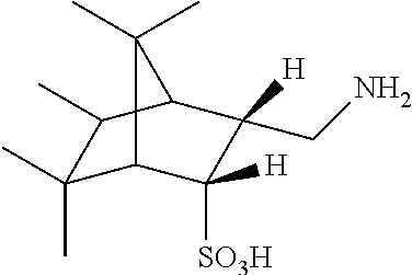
C1(C)(C)C2C([SO3H])([H])C(CN)([H])C(C1C)C2(C)C
